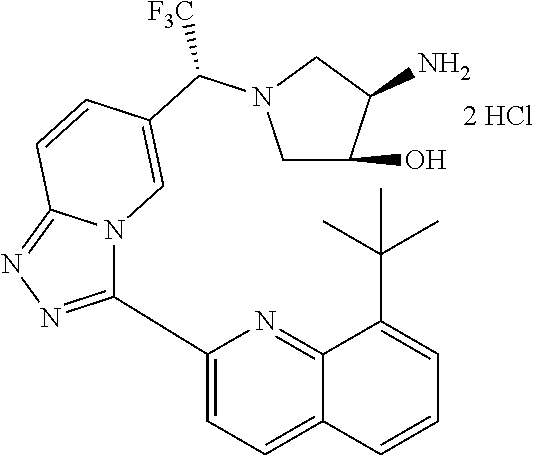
C1(C2=NN=C3N2C=C(C(N2CC(O)C(N)C2)[F3C])C=C3)=CC=C2C(=N1)C(C(C)(C)C)=CC=C2
